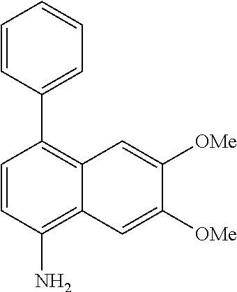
C1=CC(C2=C3C(=C(N)C=C2)C=C([OMe])C([OMe])=C3)=CC=C1
